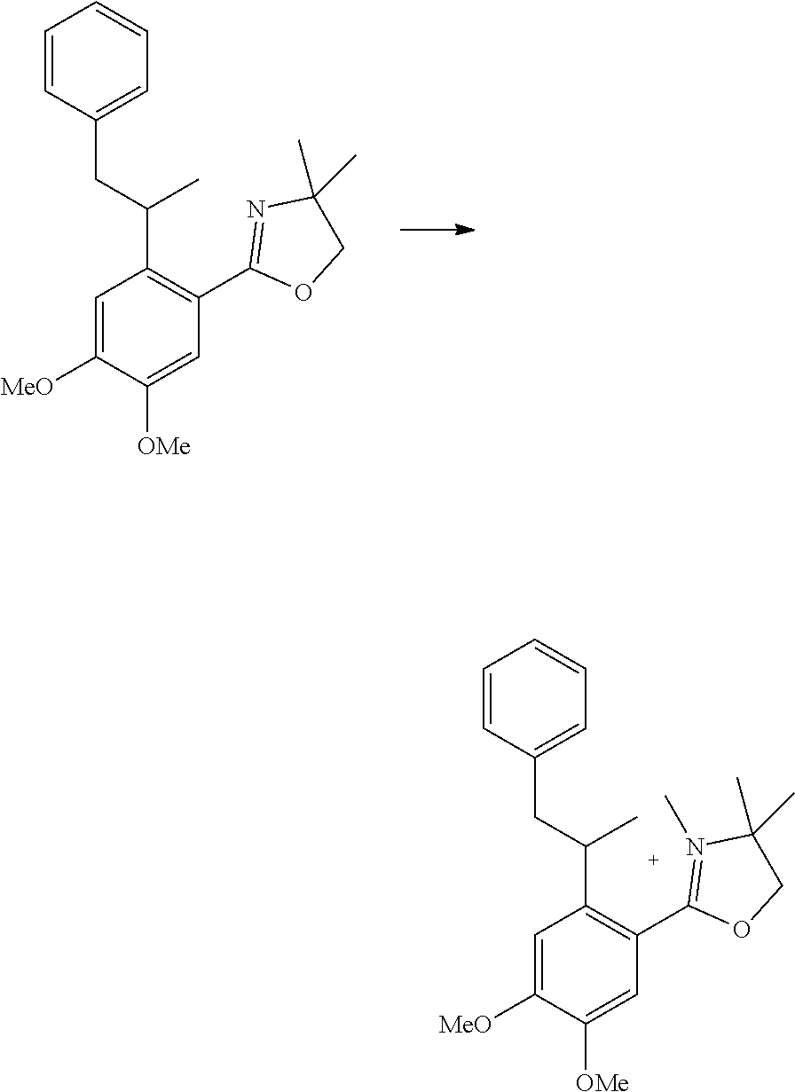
C1=C([MeO])C([OMe])=CC(C2=NC(C)(C)CO2)=C1C(CC1=CC=CC=C1)C.C1=C([MeO])C([OMe])=CC(C2=N(C)C(C)(C)CO2)=C1C(CC1=CC=CC=C1)C
